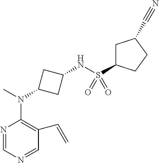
N1=CN=CC(C=C)=C1N(C)C1CC(NS(C2CC(C#N)CC2)(=O)=O)C1
